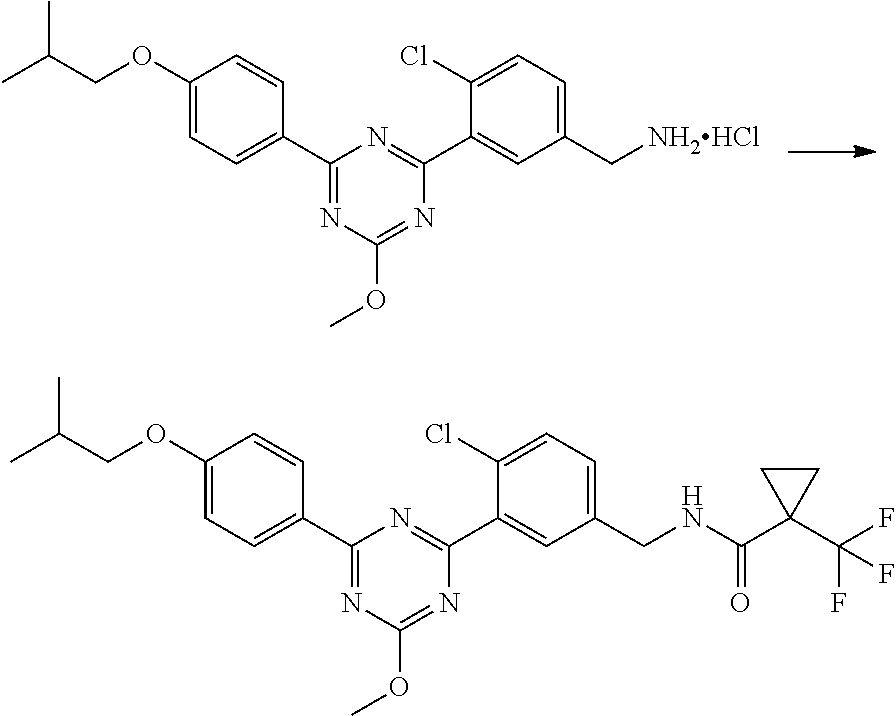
C1(OCC(C)C)=CC=C(C2=NC(OC)=NC(C3=CC(C[NH2HCl])=CC=C3Cl)=N2)C=C1.C1(OCC(C)C)=CC=C(C2=NC(OC)=NC(C3=CC(CNC(C4(C(F)(F)F)CC4)=O)=CC=C3Cl)=N2)C=C1
